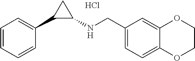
C1=CC=CC(C2C(NCC3=CC=C4C(=C3)OCCO4)C2)=C1.Cl
